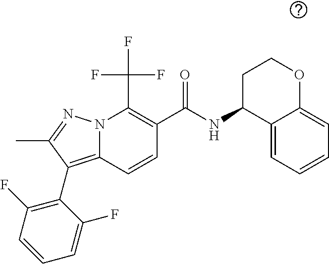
C(C1=C(C(NC2CCOC3=CC=CC=C23)=O)C=CC2=C(C3=C(F)C=CC=C3F)C(C)=NN12)(F)(F)F
